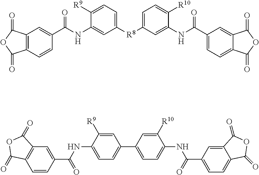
C12=C(C=CC(C(NC3=CC([R8]C4=CC=C([R10])C(NC(C5=CC=C6C(=C5)C(=O)OC6=O)=O)=C4)=CC=C3[R9])=O)=C1)C(=O)OC2=O.C12=C(C=CC(C(NC3=CC=C(C4=CC=C(NC(C5=CC=C6C(=C5)C(=O)OC6=O)=O)C([R10])=C4)C=C3[R9])=O)=C1)C(=O)OC2=O
